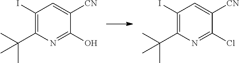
C1(I)=C(C(C)(C)C)N=C(O)C([CN])=C1.C1(I)=C(C(C)(C)C)N=C(Cl)C([CN])=C1
